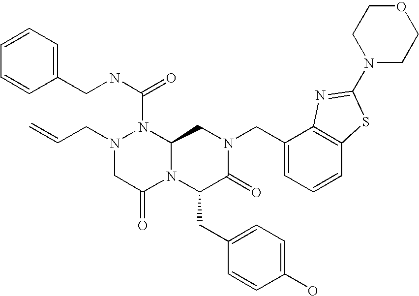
N1(C(NCC2=CC=CC=C2)=O)N(CC=C)CC(=O)N2C1CN(CC1=CC=CC3=C1N=C(N1CCOCC1)S3)C(=O)C2CC1=CC=C(O)C=C1
